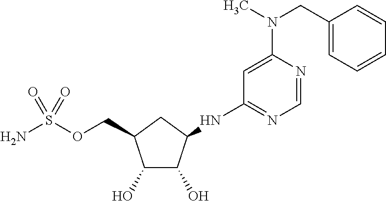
C1(O)C(O)C(NC2=NC=NC(N(C)CC3=CC=CC=C3)=C2)CC1COS(N)(=O)=O
